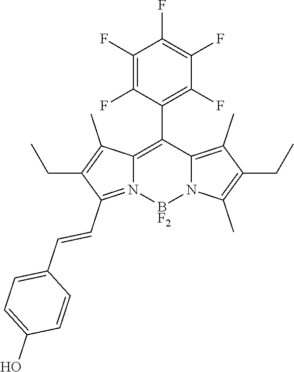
C1(F)=C(F)C(C2=C3N(=C(C=CC4=CC=C(O)C=C4)C(CC)=C3C)[BF2]N3C2=C(C)C(CC)=C3C)=C(F)C(F)=C1F
